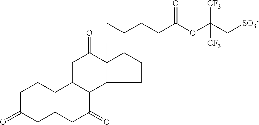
C(OC(C[SO3-])([CF3])[CF3])(=O)CCC(C)C1CCC2C1(C)C(=O)CC1C2C(=O)CC2C1(C)CCC(=O)C2
